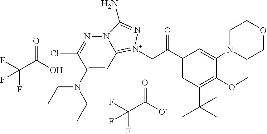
C1(N(CC)CC)=CC2=[N+](CC(C3=CC(C(C)(C)C)=C(OC)C(N4CCOCC4)=C3)=O)N=C(N)N2N=C1Cl.FC(C(O)=O)(F)F.FC(C([O-])=O)(F)F
